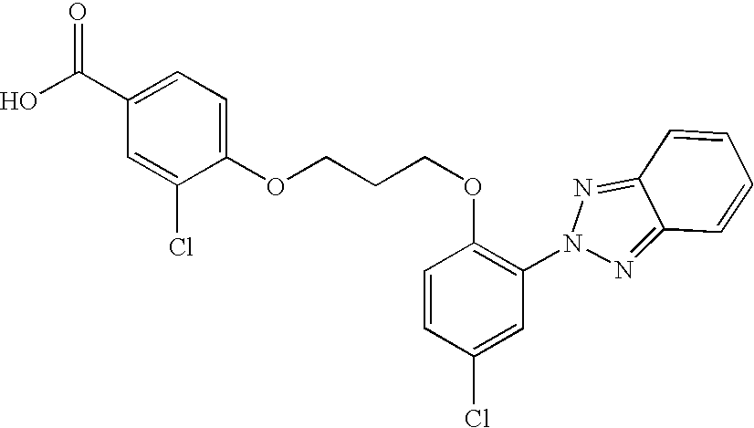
OC(C1=CC=C(OCCCOC2=C(N3N=C4C(=N3)C=CC=C4)C=C(Cl)C=C2)C(Cl)=C1)=O
